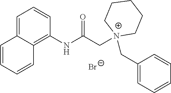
C1=C2C(=C(NC(C[N+]3(CC4=CC=CC=C4)CCCCC3)=O)C=C1)C=CC=C2.[Br-]
